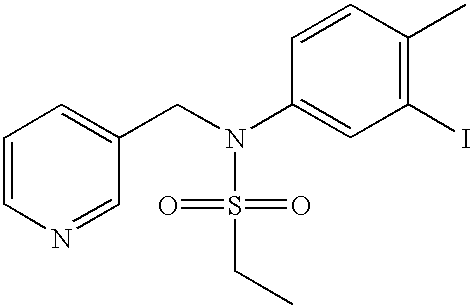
C1=CN=CC(CN(S(=O)(=O)CC)C2=CC(I)=C(C)C=C2)=C1
